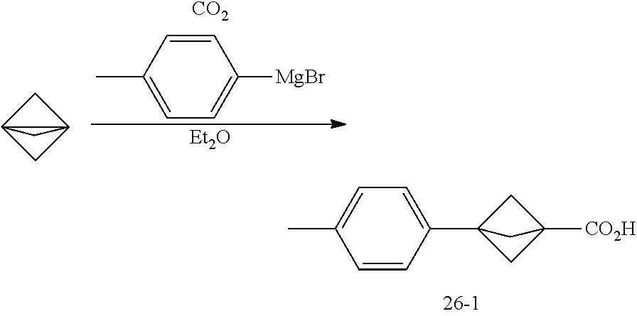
C1(C)=CC=C([MgBr])C=C1.[CO2].C1C23CC12C3.[Et2O].C1C2(C3=CC=C(C)C=C3)CC1([CO2H])C2
